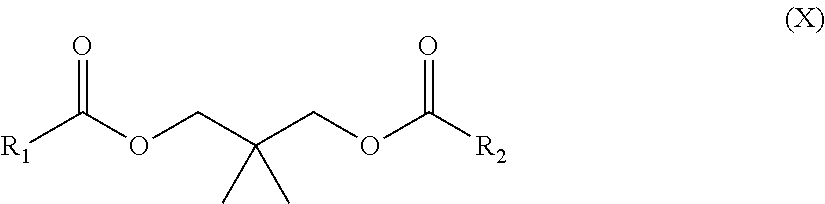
O(CC(COC([R2])=O)(C)C)C([R1])=O
